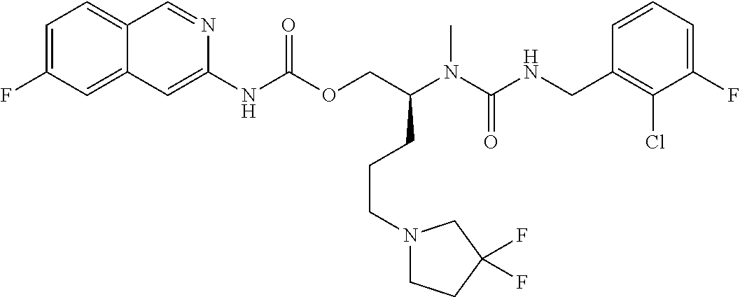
C1=CC(CNC(N(C(COC(NC2=CC3=CC(F)=CC=C3C=N2)=O)CCCN2CCC(F)(F)C2)C)=O)=C(Cl)C(F)=C1
